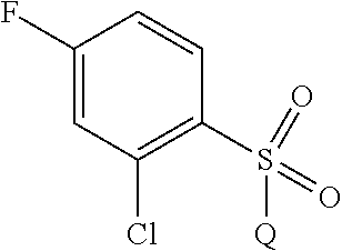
C1=C(F)C=CC(S(=O)(=O)[Q])=C1Cl
